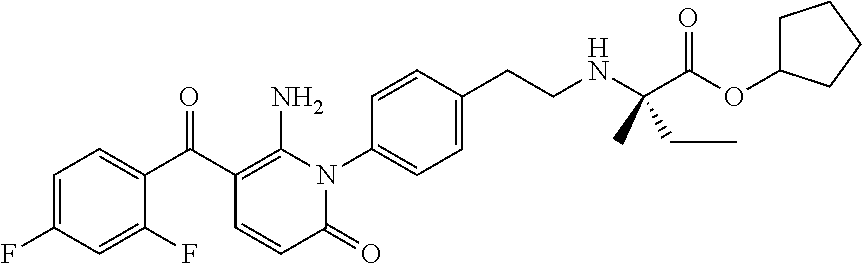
C1=C(F)C=C(F)C(C(C2=C(N)N(C3=CC=C(CCNC(C(OC4CCCC4)=O)(C)CC)C=C3)C(=O)C=C2)=O)=C1
